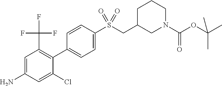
C1=C(N)C=C(Cl)C(C2=CC=C(S(CC3CCCN(C(OC(C)(C)C)=O)C3)(=O)=O)C=C2)=C1C(F)(F)F
